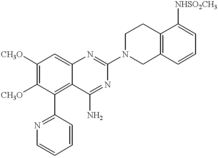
N1=C(C2=C3C(=CC([CH3O])=C2[CH3O])N=C(N2CC4=C(CC2)C([NHSO2CH3])=CC=C4)N=C3N)C=CC=C1
